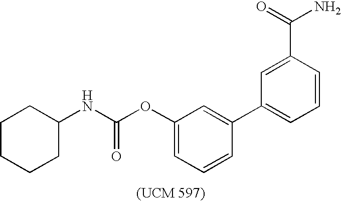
C1CCCC(NC(OC2=CC=CC(C3=CC=CC(C(=O)N)=C3)=C2)=O)C1
